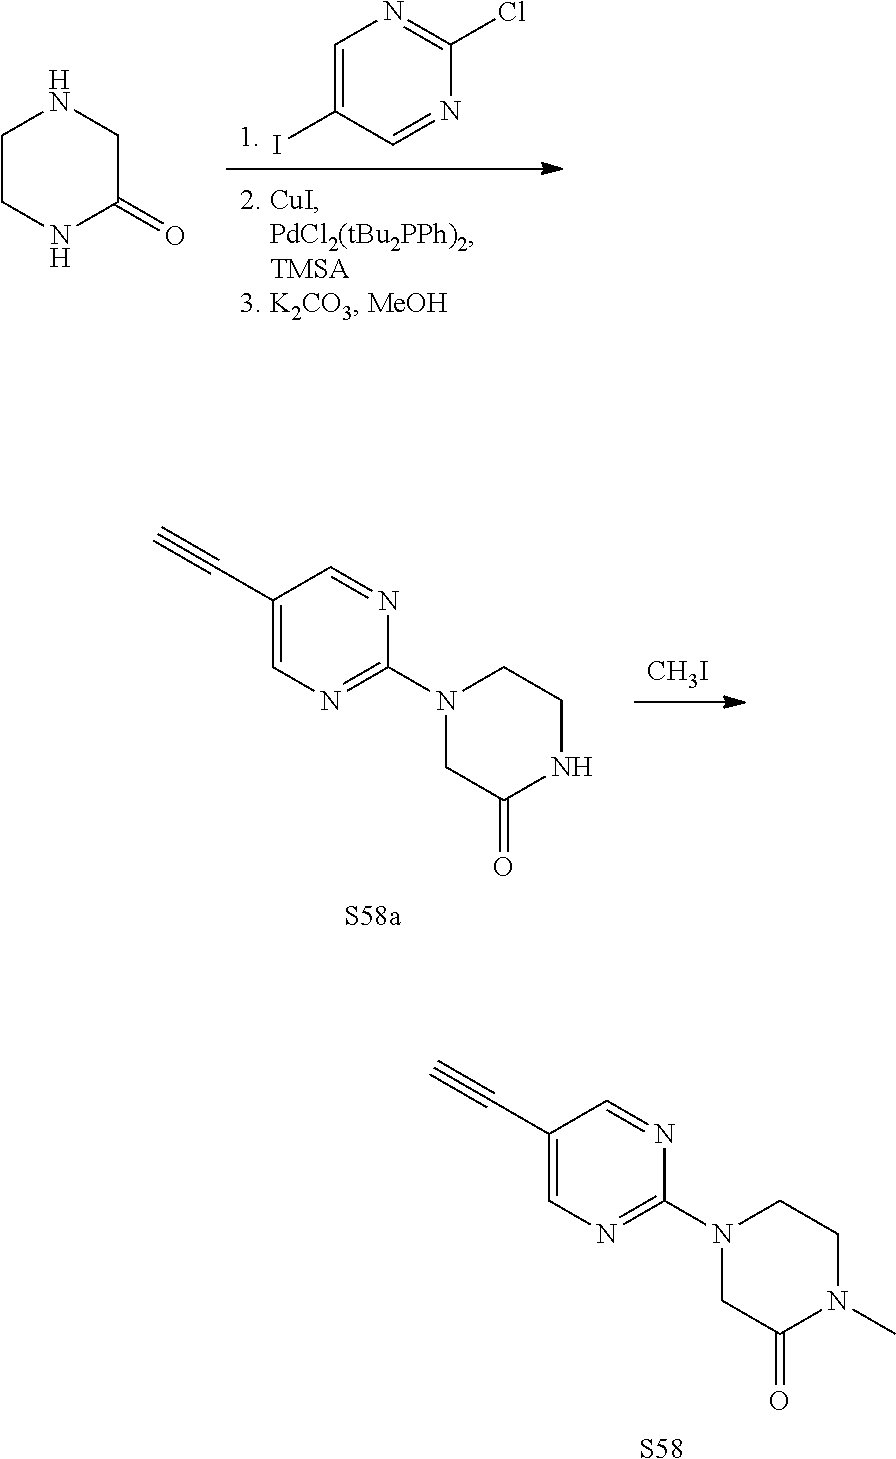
C1=C(I)C=NC(Cl)=N1.C1CNC(=O)CN1.[CH3I].C1(C#C)=CN=C(N2CC(=O)NCC2)N=C1.[S58a].[S58].C1(C#C)=CN=C(N2CC(=O)N(C)CC2)N=C1
